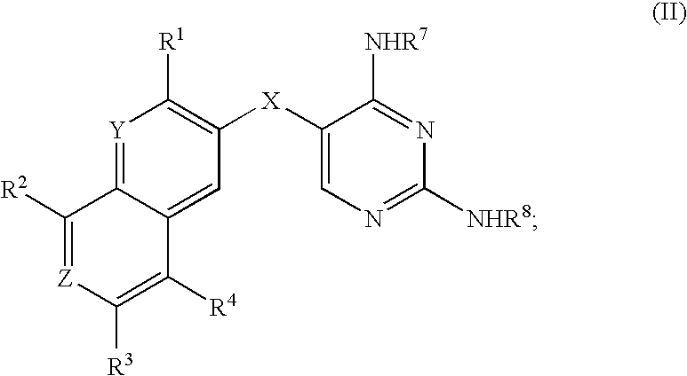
[Y]1=C2C(=CC([X]C3=CN=C([NHR8])N=C3[NHR7])=C1[R1])C([R4])=C([R3])[Z]=C2[R2]
